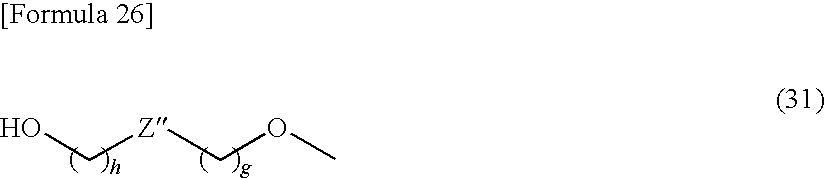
[Z](COC)CO
